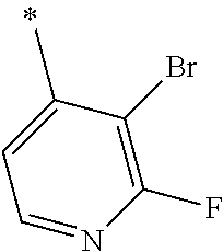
C1(F)=C(Br)C(C)=CC=N1
